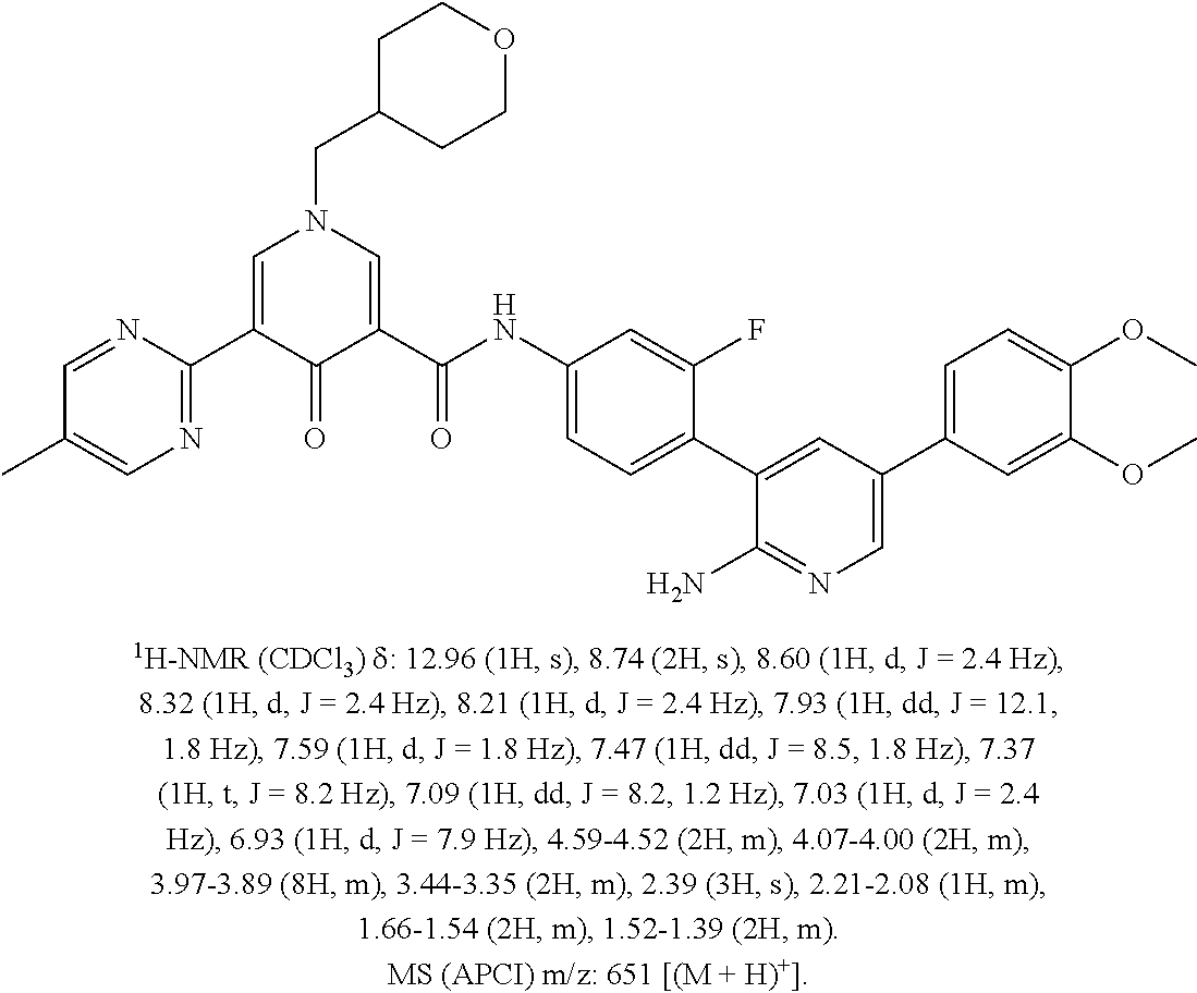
C1(C2=CN(CC3CCOCC3)C=C(C(NC3=CC=C(C4=CC(C5=CC=C(OC)C(OC)=C5)=CN=C4N)C(F)=C3)=O)C2=O)=NC=C(C)C=N1
